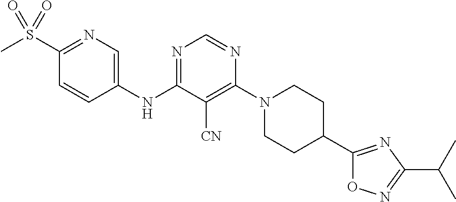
C1(S(C)(=O)=O)=NC=C(NC2=NC=NC(N3CCC(C4=NC(C(C)C)=NO4)CC3)=C2[CN])C=C1
